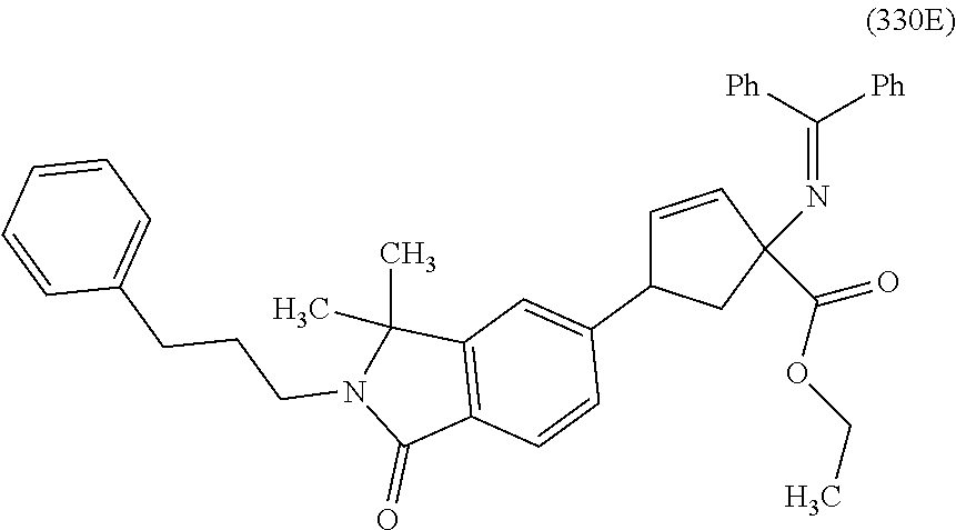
C1=CC(N=C([Ph])[Ph])(C(OCC)=O)CC1C1=CC2=C(C=C1)C(=O)N(CCCC1=CC=CC=C1)C2(C)C
